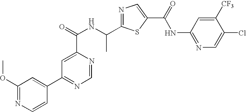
N1=C(C(NC(=O)C2=CC(C3=CC(OC)=NC=C3)=NC=N2)C)SC(C(=O)NC2=NC=C(Cl)C([CF3])=C2)=C1
